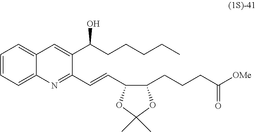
C1(C(CCCCC)O)=CC2=CC=CC=C2N=C1C=CC1C(CCCC([OMe])=O)OC(C)(C)O1
